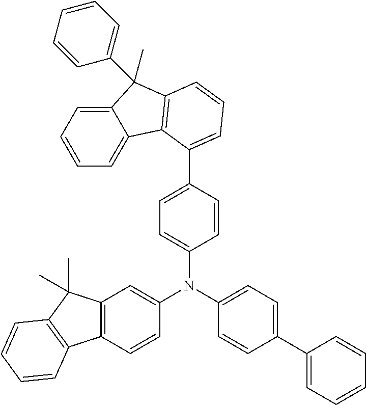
C1(N(C2=CC=C(C3=CC=CC=C3)C=C2)C2=CC3=C(C=C2)C2=C(C3(C)C)C=CC=C2)=CC=C(C2=CC=CC3=C2C2=CC=CC=C2C3(C2=CC=CC=C2)C)C=C1
